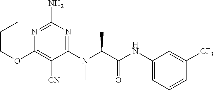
C1(N(C(C(NC2=CC=CC([CF3])=C2)=O)C)C)=NC(N)=NC(OCCC)=C1[CN]
